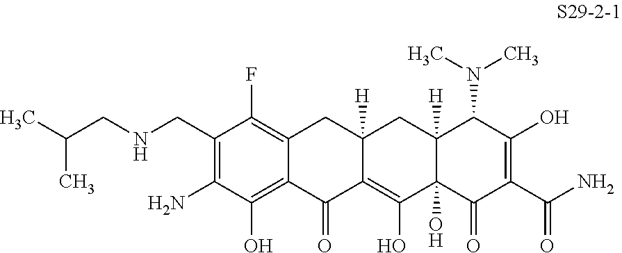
C1(CNCC(C)C)=C(N)C(O)=C2C(=C1F)CC1([H])C(=C(O)C3(O)C([H])(C1)C(N(C)C)C(O)=C(C(N)=O)C3=O)C2=O
